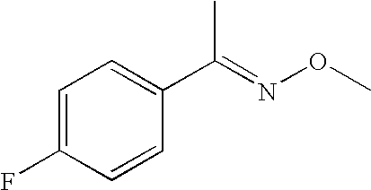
C1=C(F)C=CC(C(=NOC)C)=C1
